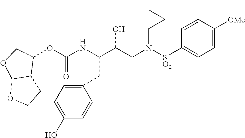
C(NC(C(CN([SO2]C1=CC=C([OMe])C=C1)CC(C)C)O)CC1=CC=C(O)C=C1)(=O)OC1C2C(OC1)OCC2
